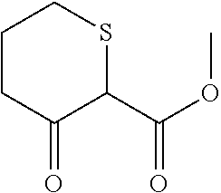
C1CC(=O)C(C(OC)=O)SC1
